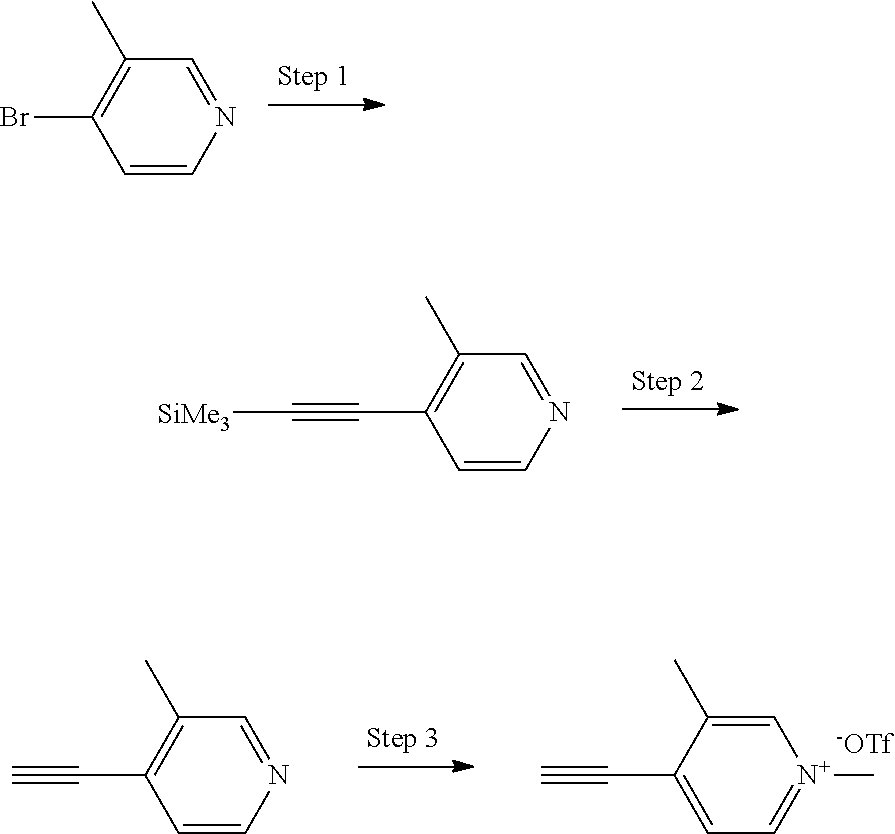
C1=NC=CC(Br)=C1C.C1=NC=CC(C#C[SiMe3])=C1C.C1=NC=CC(C#C)=C1C.C1=C(C)C(C#C)=CC=[N+]1C.[-OTf]
